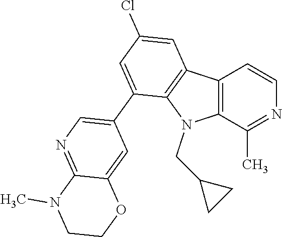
C12=C(C(C)=NC=C1)N(CC1CC1)C1=C2C=C(Cl)C=C1C1=CN=C2C(=C1)OCCN2C
